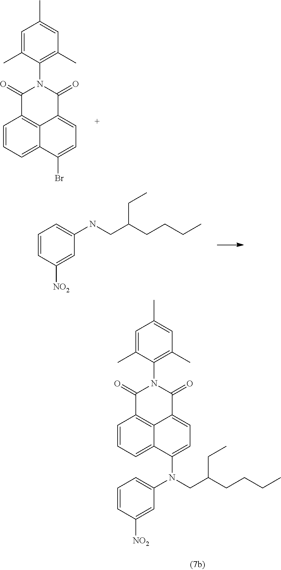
C1=CC=C2C(Br)=CC=C3C(=O)N(C4=C(C)C=C(C)C=C4C)C(=O)C1=C32.C1=CC([NO2])=CC(NCC(CCCC)CC)=C1.C1=CC=C2C(N(C3=CC=CC([NO2])=C3)CC(CCCC)CC)=CC=C3C(=O)N(C4=C(C)C=C(C)C=C4C)C(=O)C1=C32
